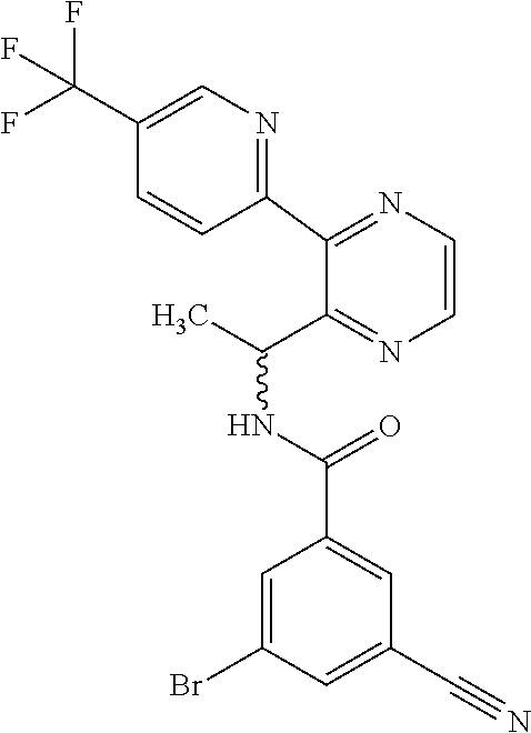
C1=C(C#N)C=C(C(NC(C)C2=NC=CN=C2C2=NC=C(C(F)(F)F)C=C2)=O)C=C1Br
